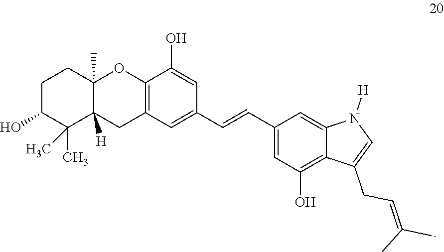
C1C(O)C(C)(C)C2([H])C(C)(C1)OC1=C(C2)C=C(C=CC2=CC(O)=C3C(=C2)N([H])C=C3CC=C(C)C)C=C1O
